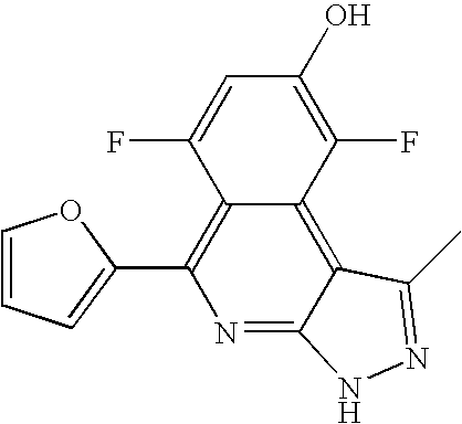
C1=CC=C(C2=C3C(=C4C(=N2)NN=C4C)C(F)=C(O)C=C3F)O1
